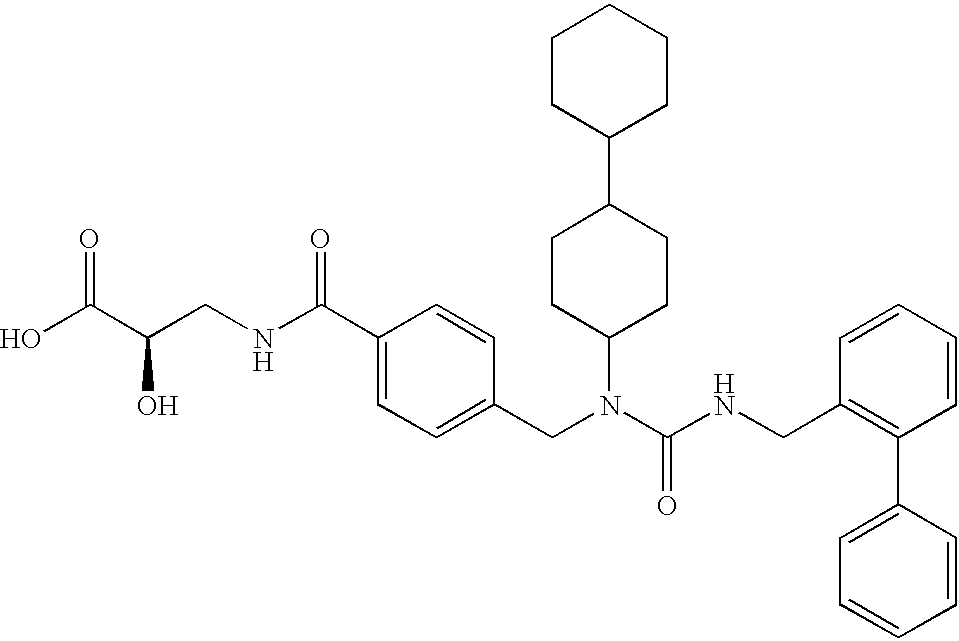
OC(C(CNC(C1=CC=C(CN(C(NCC2=C(C3=CC=CC=C3)C=CC=C2)=O)C2CCC(C3CCCCC3)CC2)C=C1)=O)O)=O
